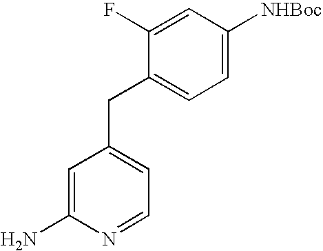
C1(N)=CC(CC2=CC=C([NHBoc])C=C2F)=CC=N1
